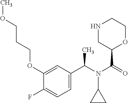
C1(OCCCOC)=CC(C(N(C(=O)C2OCCNC2)C2CC2)C)=CC=C1F
